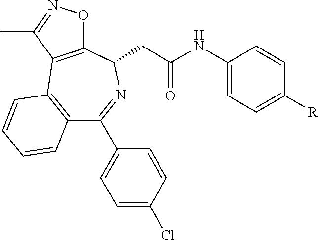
C12=C(C=CC=C1)C1=C(C(CC(NC3=CC=C([R])C=C3)=O)N=C2C2=CC=C(Cl)C=C2)ON=C1C
